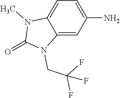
C1(N)=CC=C2C(=C1)N(CC(F)(F)F)C(=O)N2C
